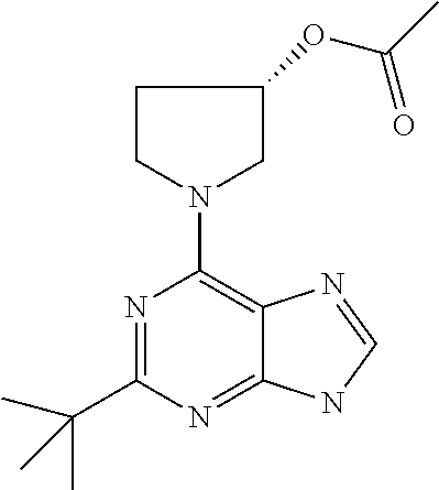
N1=C(C(C)(C)C)N=C2C(=C1N1CC(OC(C)=O)CC1)N=CN2
